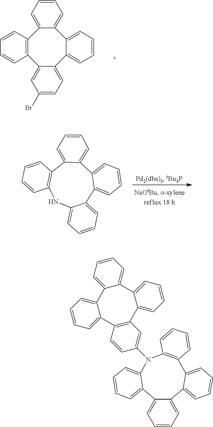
C12=CC=CC=C1C1=CC=CC=C1C1=C(N(C3=CC4=C(C=C3)C3=CC=CC=C3C3=CC=CC=C3C3=CC=CC=C43)C3=CC=CC=C23)C=CC=C1.C12=C(C3=CC(Br)=CC=C3C3=CC=CC=C3C3=CC=CC=C13)C=CC=C2.C12=CC=CC=C1C1=CC=CC=C1C1=CC=CC=C1C1=C(N2)C=CC=C1
